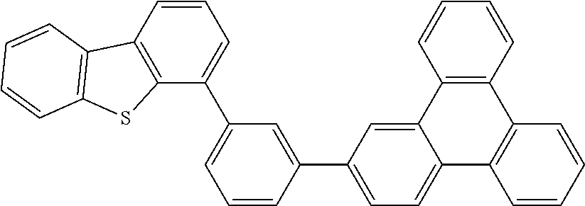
C1=CC2=C(C=C1)C1=CC(C3=CC(C4=CC=CC5=C4SC4=C5C=CC=C4)=CC=C3)=CC=C1C1=C2C=CC=C1
